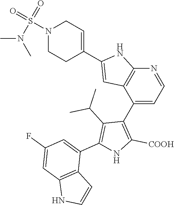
N1=CC=C(C2=C([COOH])NC(C3=CC(F)=CC4=C3C=CN4)=C2C(C)C)C2=C1NC(C1=CCN(S(=O)(=O)N(C)C)CC1)=C2
